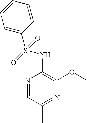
C1=C(S(=O)(=O)NC2=C(OC)N=C(C)C=N2)C=CC=C1
